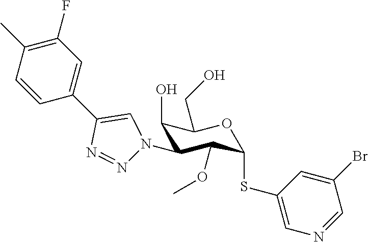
C1(O)C(N2N=NC(C3=CC(F)=C(C)C=C3)=C2)C(OC)C(SC2=CN=CC(Br)=C2)OC1CO
